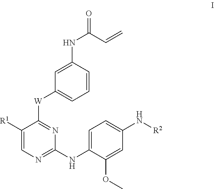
C1([R1])=CN=C(NC2=CC=C(N[R2])C=C2OC)N=C1[W]C1=CC=CC(NC(=O)C=C)=C1
